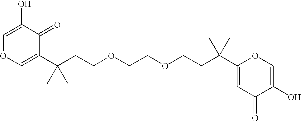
C(COCCOCCC(C)(C)C1=CC(=O)C(O)=CO1)C(C)(C)C1=COC=C(O)C1=O
